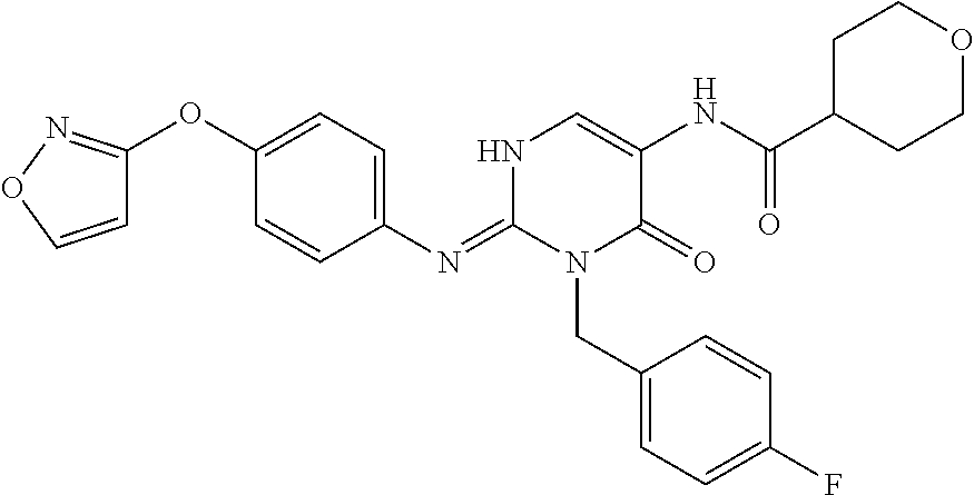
C1=CON=C1OC1=CC=C(N=C2N(CC3=CC=C(F)C=C3)C(=O)C(NC(C3CCOCC3)=O)=CN2)C=C1
